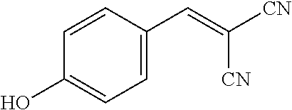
C1=C(C=C([CN])[CN])C=CC(O)=C1
